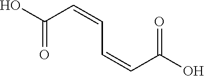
C(=O)(O)C=CC=CC(=O)O
